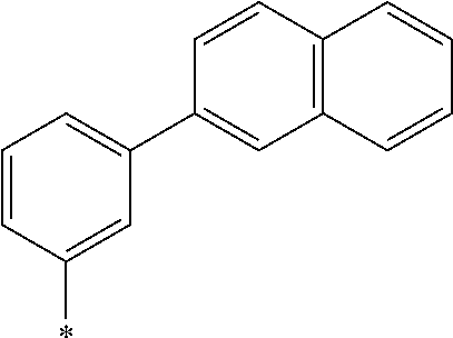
C1=CC(*)=CC(C2=CC3=C(C=C2)C=CC=C3)=C1
